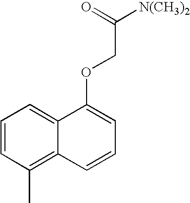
C1=CC(C)=C2C(=C1)C(OCC(=O)[N(CH3)2])=CC=C2
